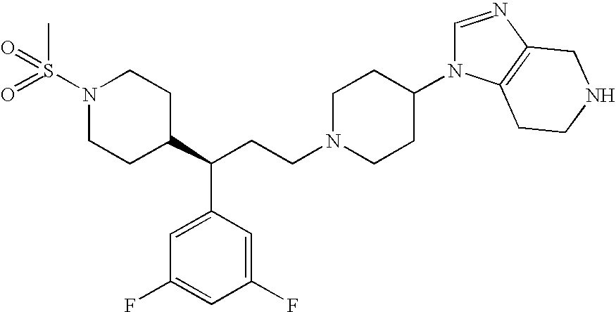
O=S(N1CCC(C(CCN2CCC(N3C=NC4=C3CCNC4)CC2)C2=CC(F)=CC(F)=C2)CC1)(=O)C
